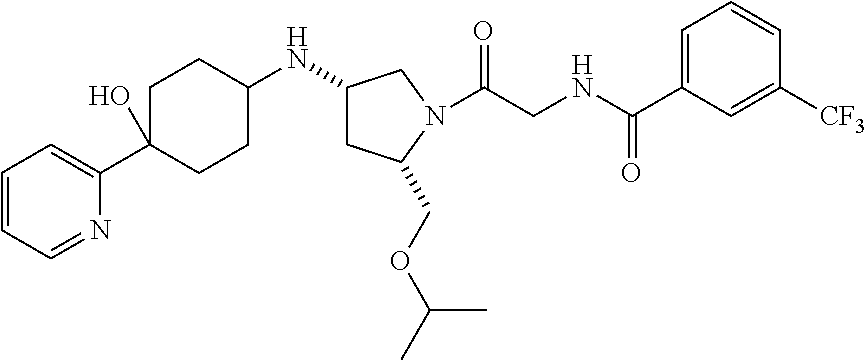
C1(NC2CCC(C3=CC=CC=N3)(O)CC2)CC(COC(C)C)N(C(CNC(C2=CC=CC([CF3])=C2)=O)=O)C1
